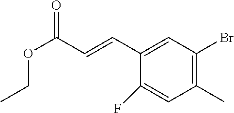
C1(C=CC(OCC)=O)=CC(Br)=C(C)C=C1F
